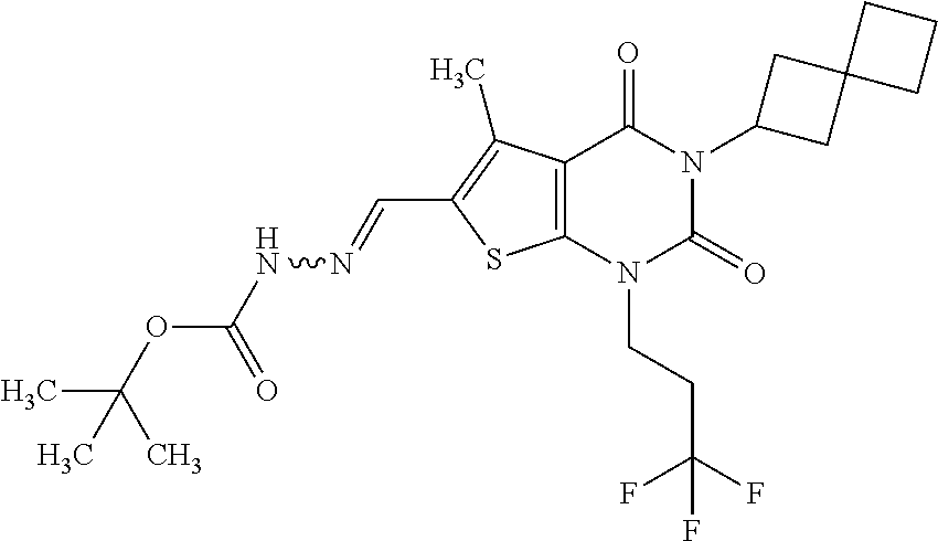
C12=C(N(CCC(F)(F)F)C(=O)N(C3CC4(C3)CCC4)C1=O)SC(C=NNC(OC(C)(C)C)=O)=C2C
